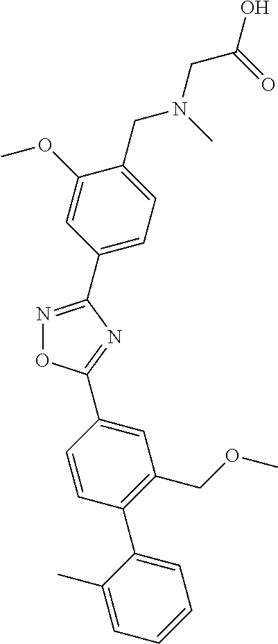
N1=C(C2=CC=C(CN(CC(O)=O)C)C(OC)=C2)N=C(C2=CC(COC)=C(C3=CC=CC=C3C)C=C2)O1
